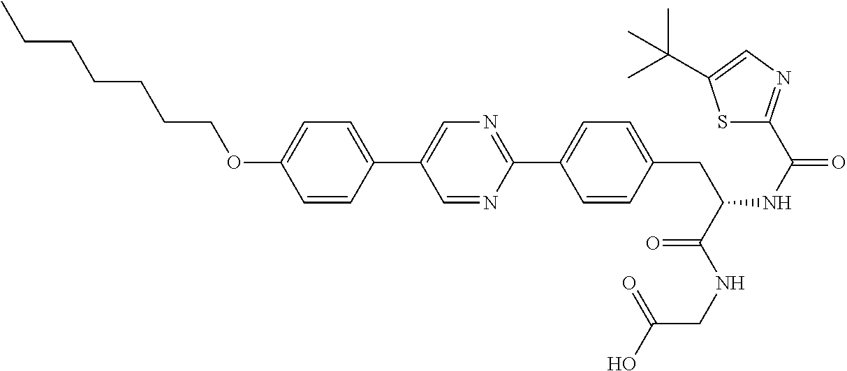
CCCCCCCOC1=CC=C(C2=CN=C(C3=CC=C(CC(C(=O)NCC(=O)O)NC(=O)C4=NC=C(C(C)(C)C)S4)C=C3)N=C2)C=C1
